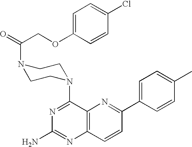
C12=C(C=CC(C3=CC=C(C)C=C3)=N1)N=C(N)N=C2N1CCN(C(COC2=CC=C(Cl)C=C2)=O)CC1
